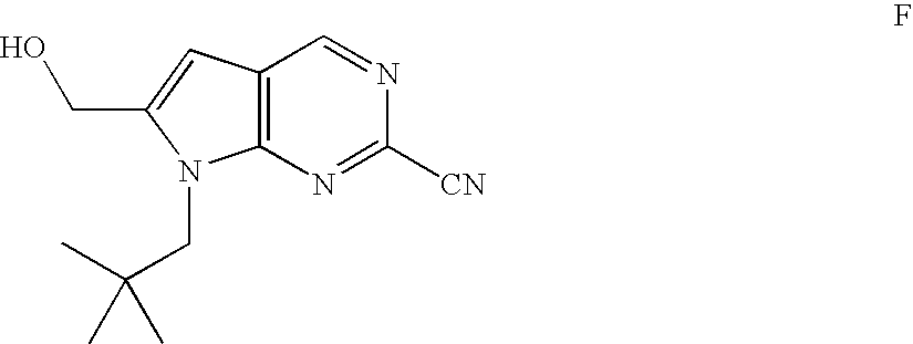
C12=C(N=C([CN])N=C1)N(CC(C)(C)C)C(CO)=C2
